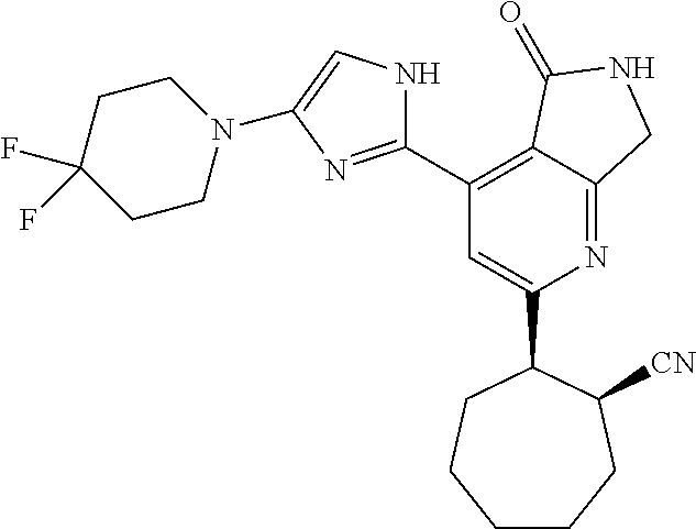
C1(C2CCCCCC2[CN])=CC(C2=NC(N3CCC(F)(F)CC3)=CN2)=C2C(=N1)CNC2=O
